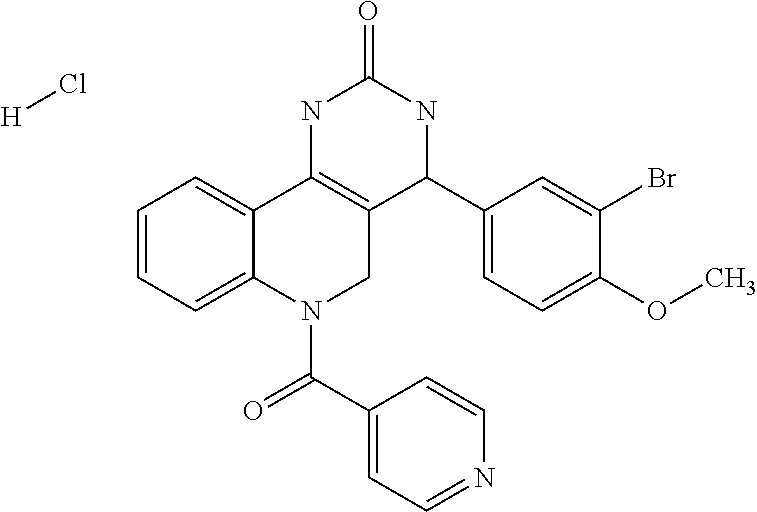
C1=CC=C2C(=C1)C1=C(CN2C(C2=CC=NC=C2)=O)C(C2=CC=C(OC)C(Br)=C2)NC(=O)N1.[H]Cl
